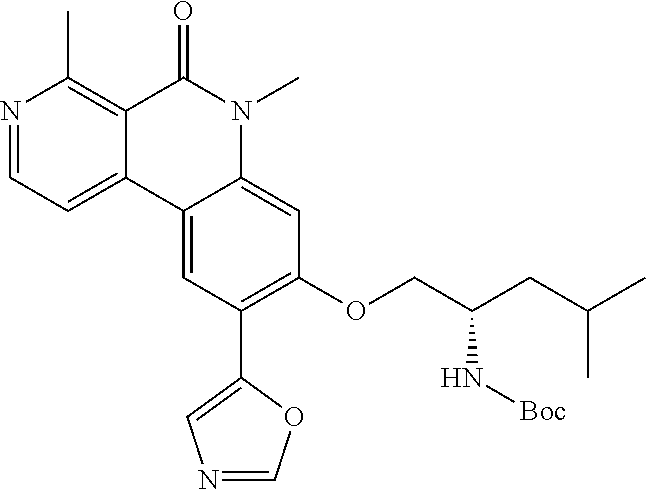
N1=CC=C2C(=C1C)C(=O)N(C)C1=CC(OCC(CC(C)C)N[Boc])=C(C3=CN=CO3)C=C21
